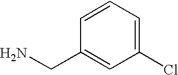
C1=CC=C(Cl)C=C1CN
